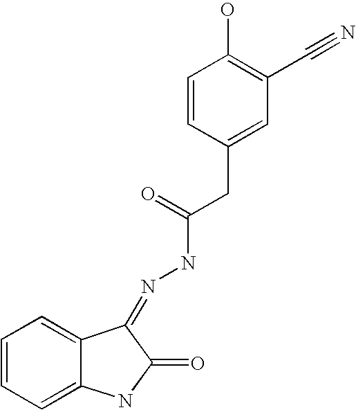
C12=CC=CC=C1NC(=O)C2=NNC(=O)CC1=CC(C#N)=C(O)C=C1
